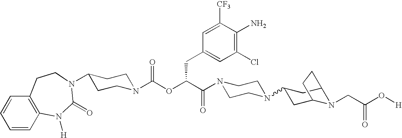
N1(C(C(OC(N2CCC(N3C(=O)N([H])C4=C(C=CC=C4)CC3)CC2)=O)CC2=CC(Cl)=C(N)C([CF3])=C2)=O)CCN(C2CC3N(CC(O[H])=O)C(C2)CC3)CC1
